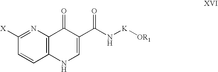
C1=CC2=C(N=C1[X])C(=O)C(C(N[K][OR1])=O)=CN2
